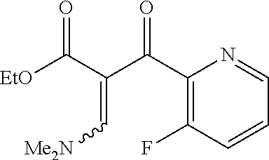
C1(C(C(C([EtO])=O)=C[Me2N])=O)=C(F)C=CC=N1
